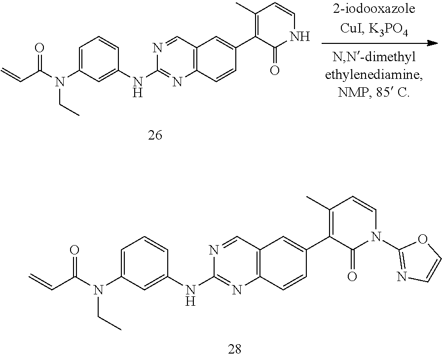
N1=CC2=C(N=C1NC1=CC(N(C(C=C)=O)CC)=CC=C1)C=CC(C1=C(C)C=CN(C3=NC=CO3)C1=O)=C2.N1=CC2=C(N=C1NC1=CC(N(C(C=C)=O)CC)=CC=C1)C=CC(C1=C(C)C=CNC1=O)=C2
